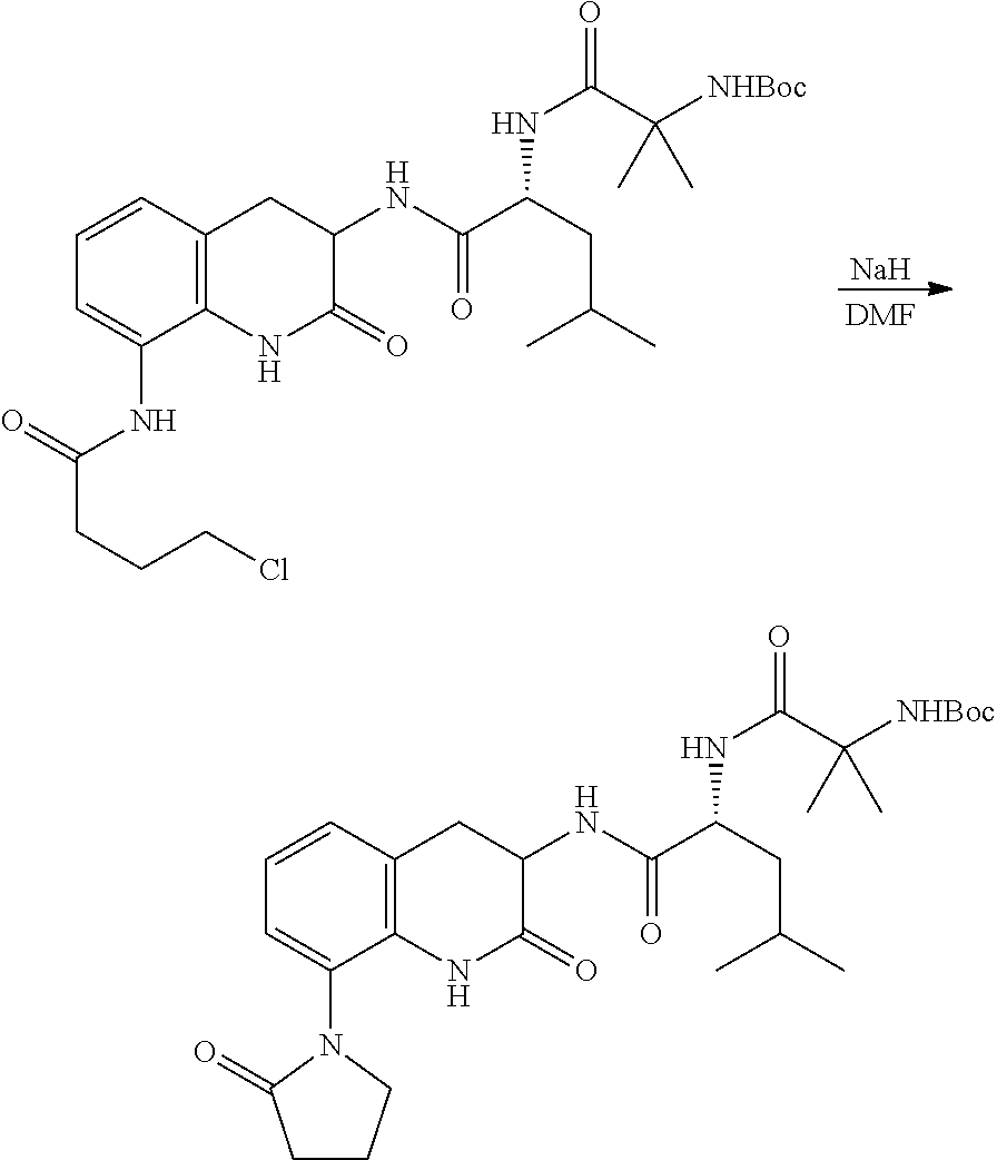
[Na].[DMF].C1=CC2=C(C(NC(CCCCl)=O)=C1)NC(=O)C(NC(C(CC(C)C)NC(=O)C([NHBoc])(C)C)=O)C2.C1=CC2=C(C(N3C(=O)CCC3)=C1)NC(=O)C(NC(C(CC(C)C)NC(=O)C([NHBoc])(C)C)=O)C2
